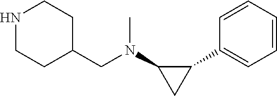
C1(C2=CC=CC=C2)C(N(CC2CCNCC2)C)C1
